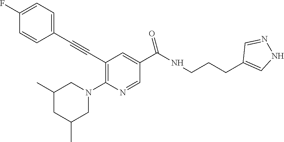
C1(C#CC2=C(N3CC(C)CC(C)C3)N=CC(C(NCCCC3=CNN=C3)=O)=C2)=CC=C(F)C=C1
